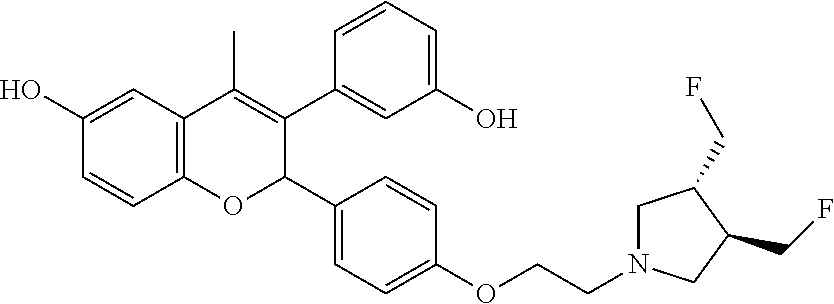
C12=C(C=C(O)C=C1)C(C)=C(C1=CC(O)=CC=C1)C(C1=CC=C(OCCN3CC(CF)C(CF)C3)C=C1)O2
